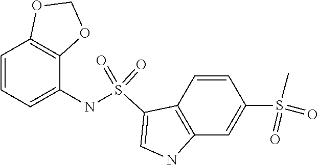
C1=CC2=C(C=C1S(=O)(C)=O)NC=C2S(=O)(=O)NC1=CC=CC2=C1OCO2
